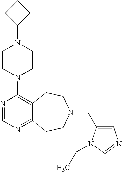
C1CC(N2CCN(C3=C4C(=NC=N3)CCN(CC3=CN=CN3CC)CC4)CC2)C1
